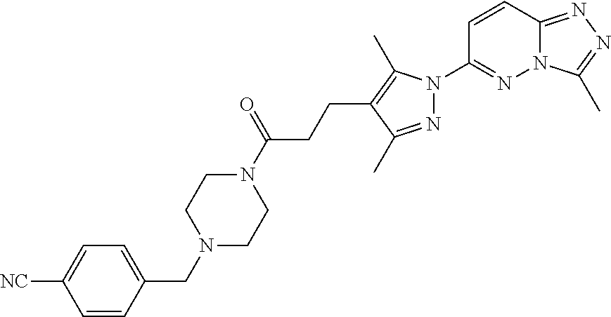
N12C(=NN=C1C)C=CC(N1N=C(C)C(CCC(N3CCN(CC4=CC=C([NC])C=C4)CC3)=O)=C1C)=N2
